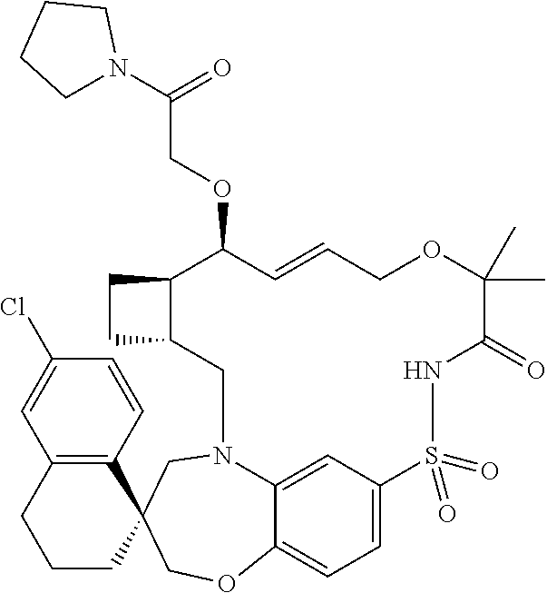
C12C(CN3C4=CC(=CC=C4OCC4(C3)C3=C(CCC4)C=C(Cl)C=C3)S(=O)(=O)NC(=O)C(C)(C)OCC=CC1OCC(N1CCCC1)=O)CC2
